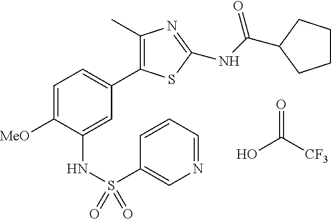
C1=C([MeO])C(NS(C2=CN=CC=C2)(=O)=O)=CC(C2=C(C)N=C(NC(=O)C3CCCC3)S2)=C1.OC([CF3])=O
